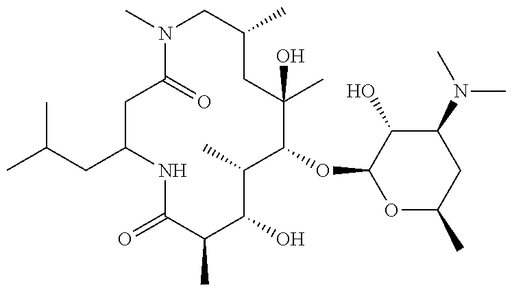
C1(CC(C)C)CC(=O)N(C)CC(C)CC(C)(O)C(OC2OC(C)CC(N(C)C)C2O)C(C)C(O)C(C)C(=O)N1
